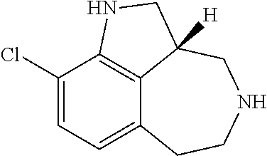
C12=CC=C(Cl)C3=C1C([H])(CNCC2)CN3
